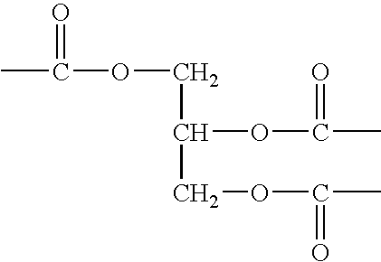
C(C(COC(=O)C)OC(=O)C)OC(=O)C
